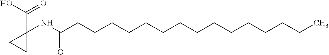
C1(NC(CCCCCCCCCCCCCCC)=O)(C(O)=O)CC1
